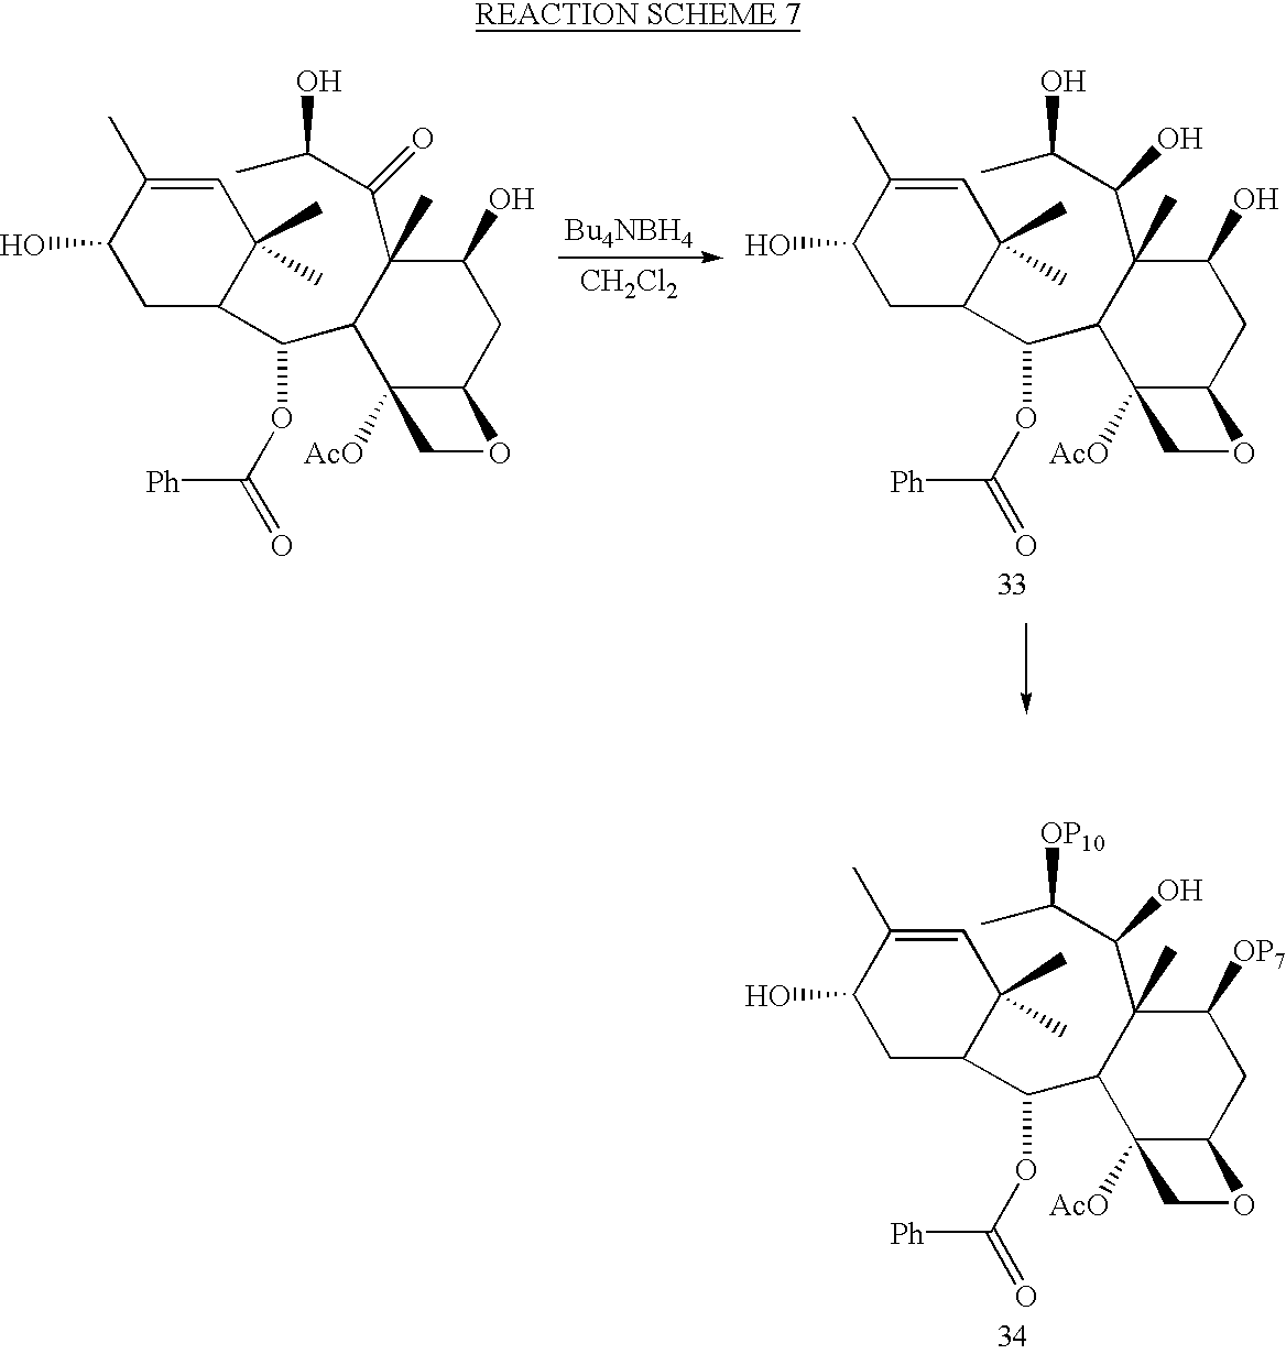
C1(C(C2C(C(C(C)[OP10])O)(C)C([OP7])CC3C2([AcO])CO3)OC(=O)[Ph])C(C)(C)C=C(C)C(O)C1.[CH2Cl2].C1(C(C2C(C(C(C)O)=O)(C)C(O)CC3C2([AcO])CO3)OC(=O)[Ph])C(C)(C)C=C(C)C(O)C1.C1(C(C2C(C(C(C)O)O)(C)C(O)CC3C2([AcO])CO3)OC(=O)[Ph])C(C)(C)C=C(C)C(O)C1
